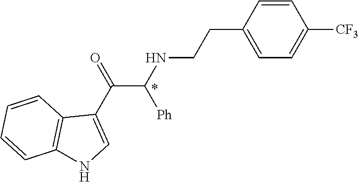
C1=CC(CCNC(C(C2=CNC3=C2C=CC=C3)=O)[Ph])=CC=C1[CF3]
